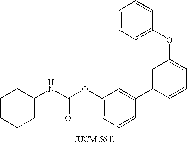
C1=CC=C(OC2=CC=CC(C3=CC(OC(NC4CCCCC4)=O)=CC=C3)=C2)C=C1
